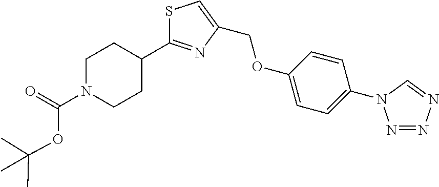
S1C(C2CCN(C(=O)OC(C)(C)C)CC2)=NC(COC2=CC=C(N3N=NN=C3)C=C2)=C1
